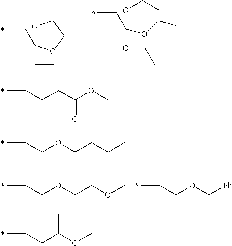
C(CCC(OC)=O)C.C(COCCCC)C.C(CC(OC)C)C.O1C(CC)(CC)OCC1.O(C(OCC)(CC)OCC)CC.C(COCCOC)C.C(COC[Ph])C
